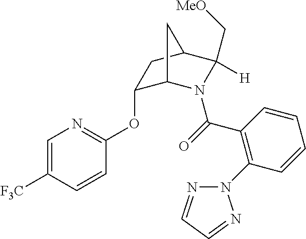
C1=C([F3C])C=CC(OC2C3N(C(=O)C4=C(N5N=CC=N5)C=CC=C4)C([H])(C[MeO])C(C2)C3)=N1
